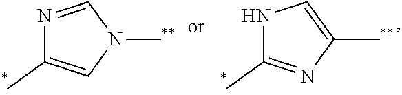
N1=CN(C)C=C1C.N1C(C)=NC(C)=C1
